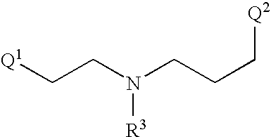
C(CN(CCC[Q2])[R3])[Q1]
